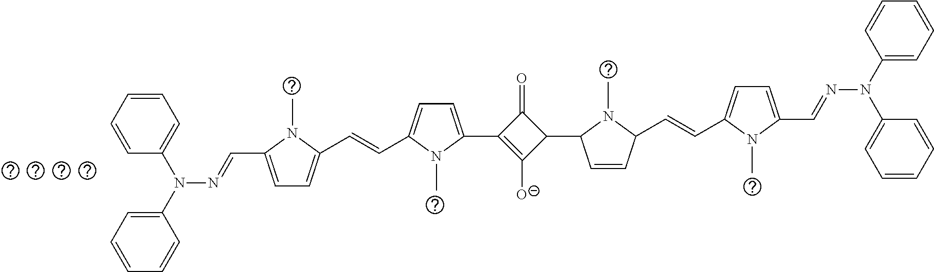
C1=CC=CC(N(C2=CC=CC=C2)N=CC2=CC=C(C=CC3=CC=C(C4=C([O-])C(C5C=CC(C=CC6=CC=C(C=NN(C7=CC=CC=C7)C7=CC=CC=C7)N6C)N5C)C4=O)N3C)N2C)=C1
